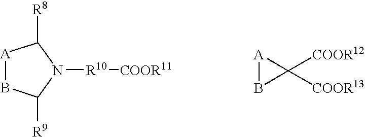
[A]1BC([R9])N([R10][COOR11])C1[R8].[A]1BC1([COOR12])[COOR13]
